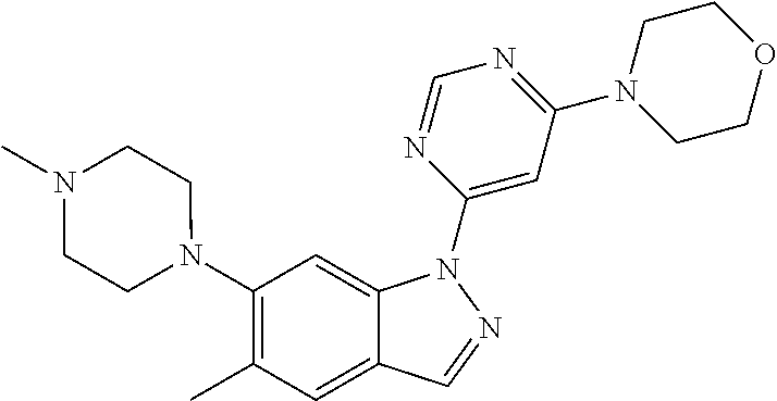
C1(N2CCN(C)CC2)=C(C)C=C2C(=C1)N(C1=CC(N3CCOCC3)=NC=N1)N=C2
